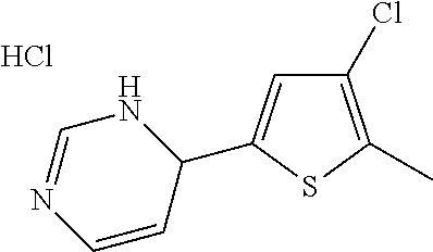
C1(Cl)=C(C)SC(C2NC=NC=C2)=C1.Cl
